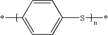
*C1=CC=C(S*)C=C1
